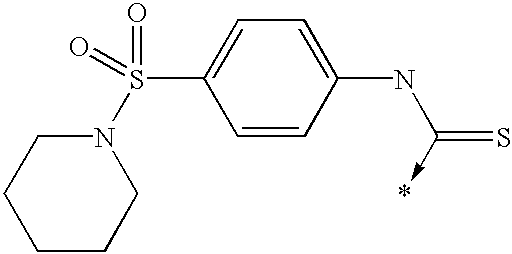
C1=CC(NC(=S)->*)=CC=C1S(N1CCCCC1)(=O)=O
